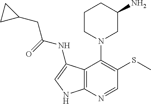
C12=C(N=CC(SC)=C1N1CC(N)CCC1)NC=C2NC(=O)CC1CC1
